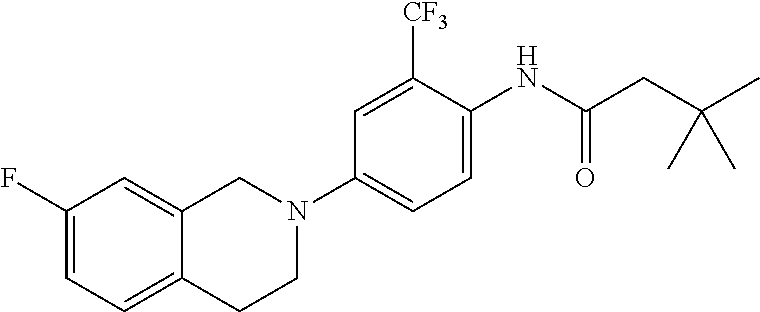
C1=C(F)C=C2C(=C1)CCN(C1=CC=C(NC(CC(C)(C)C)=O)C([CF3])=C1)C2
